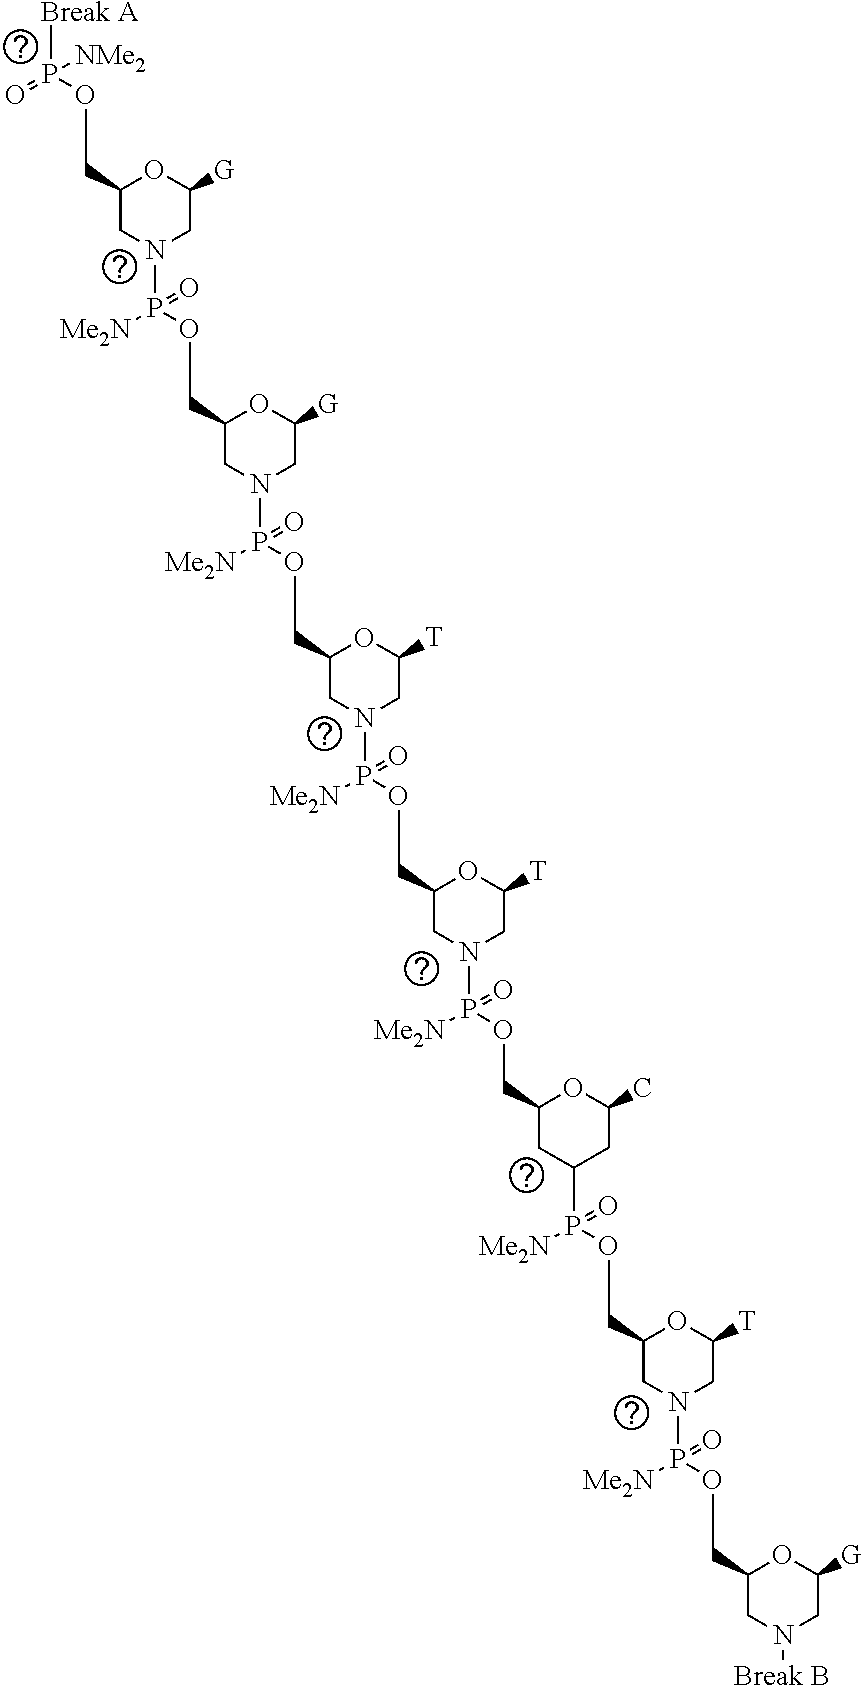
[Break A]P(OCC1CN(P(OCC2CN(P(OCC3CN(P(OCC4CN(P(OCC5CC(P(OCC6CN(P(OCC7CN([Break B])CC([G])O7)([Me2N])=O)CC([T])O6)([Me2N])=O)CC(C)O5)([Me2N])=O)CC([T])O4)([Me2N])=O)CC([T])O3)([Me2N])=O)CC([G])O2)([Me2N])=O)CC([G])O1)(=O)[NMe2]
